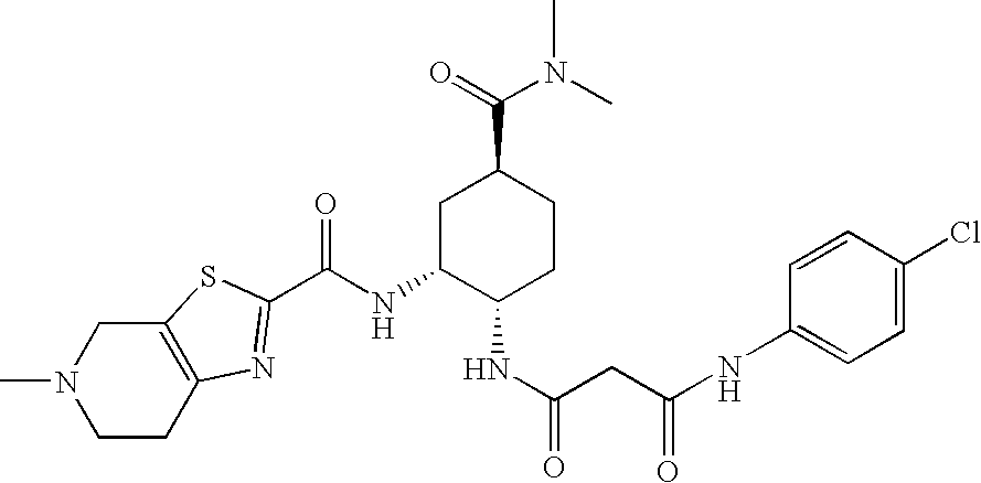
C1CC2=C(CN1C)SC(C(NC1C(NC(=O)CC(NC3=CC=C(Cl)C=C3)=O)CCC(C(=O)N(C)C)C1)=O)=N2
